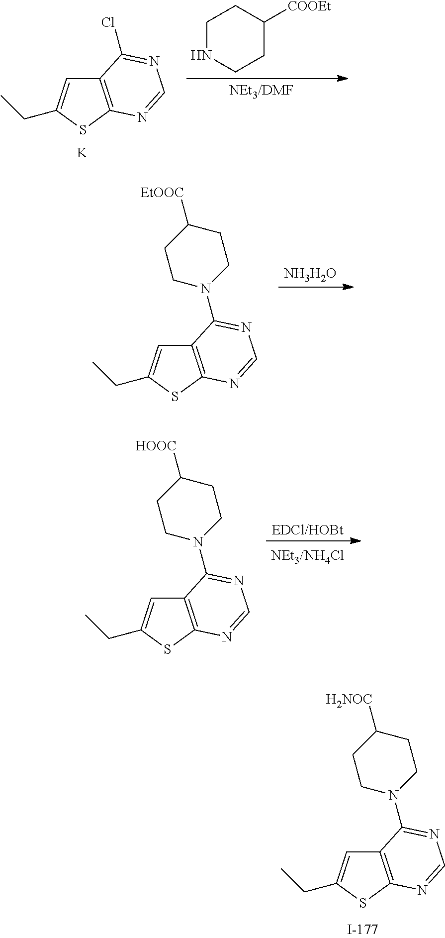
[NEt3/DMF].C1NCCC([COOEt])C1.C12=C(SC(CC)=C1)N=CN=C2Cl.[K].[NH3H2O].C12=C(SC(CC)=C1)N=CN=C2N1CCC([EtOOC])CC1.C12=C(SC(CC)=C1)N=CN=C2N1CCC([H2NOC])CC1.C12=C(SC(CC)=C1)N=CN=C2N1CCC([HOOC])CC1.[EDCl/HOBt]
